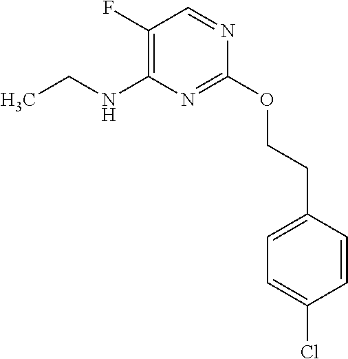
C1(F)=C(NCC)N=C(OCCC2=CC=C(Cl)C=C2)N=C1
